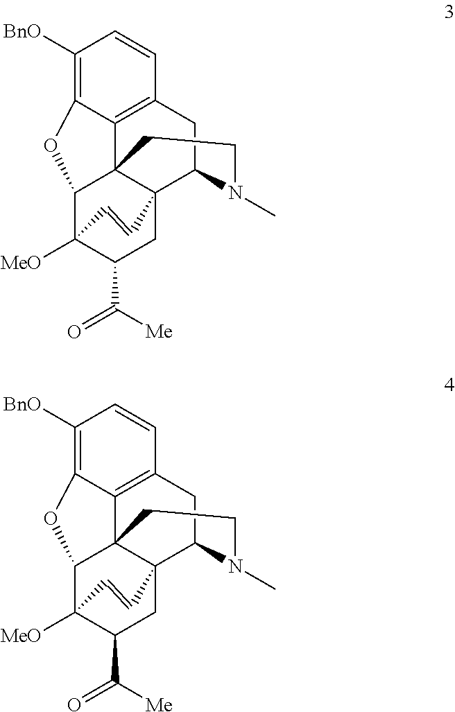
C1([BnO])=C2C3=C(C=C1)CC1C45C3(C(C([MeO])(C(C([Me])=O)C4)C=C5)O2)CCN1C.C1([BnO])=C2C3=C(C=C1)CC1C45C3(C(C([MeO])(C(C([Me])=O)C4)C=C5)O2)CCN1C
